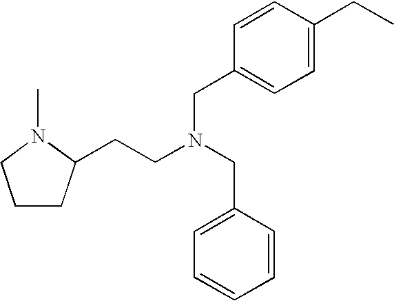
C1CC(CCN(CC2=CC=CC=C2)CC2=CC=C(CC)C=C2)N(C)C1
